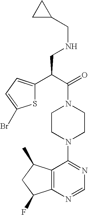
C(C(=O)N1CCN(C2=NC=NC3=C2C(C)CC3F)CC1)(CNCC1CC1)C1=CC=C(Br)S1
